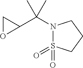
C1(C(N2S(=O)(=O)CCC2)(C)C)CO1
